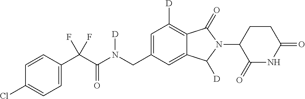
C1=CC(C(C(N(CC2=CC([D])=C3C(=C2)C([D])N(C2C(=O)NC(=O)CC2)C3=O)[D])=O)(F)F)=CC=C1Cl
